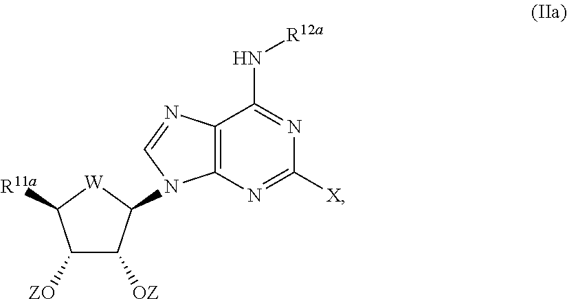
C1([ZO])C([OZ])C(N2C3=C(N=C2)C(N[R12a])=NC([X])=N3)[W]C1[R11a]
